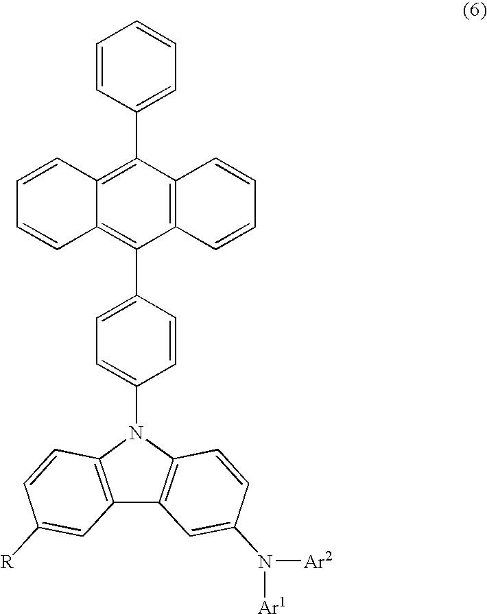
C12=C(N(C3=CC=C(C4=C5C=CC=CC5=C(C5=CC=CC=C5)C5=C4C=CC=C5)C=C3)C3=C1C=C(N([Ar1])[Ar2])C=C3)C=CC([R])=C2
